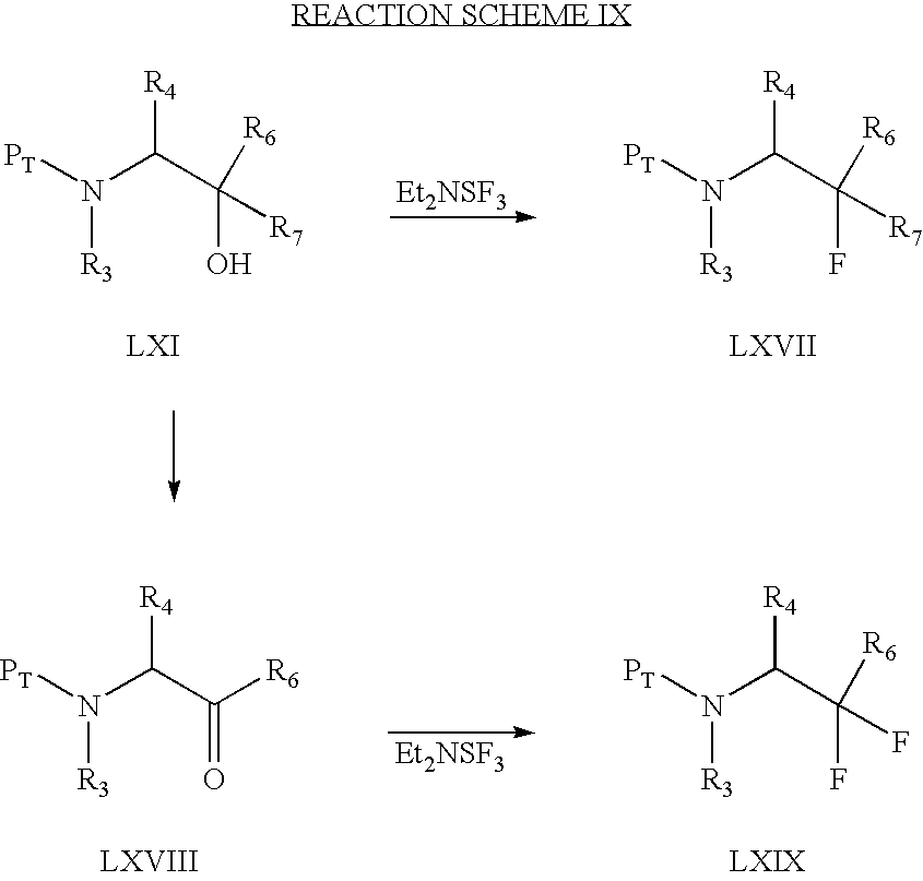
[PT]N(C(C(F)([R6])[R7])[R4])[R3].[PT]N(C(C(O)([R6])[R7])[R4])[R3].[Et2NSF3].[Et2NSF3].[PT]N(C(C(=O)[R6])[R4])[R3].[PT]N(C(C(F)([R6])F)[R4])[R3]
